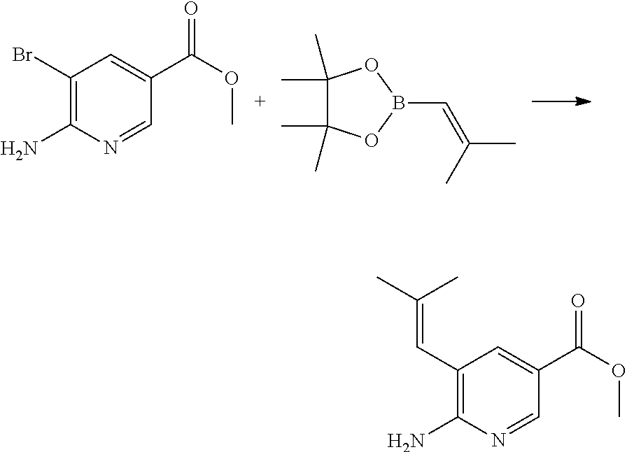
C1(Br)=C(N)N=CC(C(OC)=O)=C1.C1(C)(C)C(C)(C)OB(C=C(C)C)O1.C1(C=C(C)C)=C(N)N=CC(C(OC)=O)=C1
